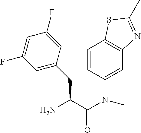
C1=CC(N(C(C(CC2=CC(F)=CC(F)=C2)N)=O)C)=CC2=C1SC(C)=N2
